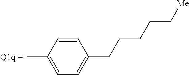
C1=CC(C)=CC=C1CCCCC[Me]
